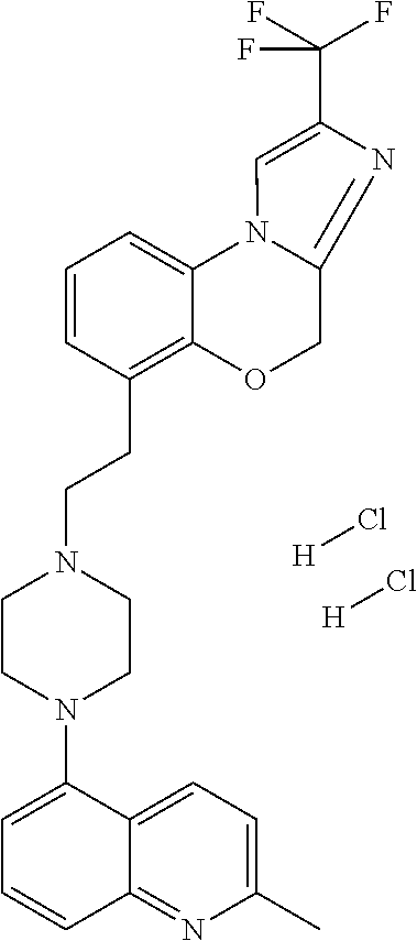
[H]Cl.[H]Cl.C1(N2CCN(CCC3=C4C(=CC=C3)N3C(=NC(C(F)(F)F)=C3)CO4)CC2)=CC=CC2=NC(C)=CC=C12
